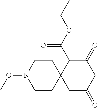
C1CC2(CCN1OC)CC(=O)CC(=O)C2C(OCC)=O
